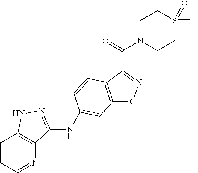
C12=C(C(C(=O)N3CCS(=O)(=O)CC3)=NO1)C=CC(NC1=NNC3=C1N=CC=C3)=C2
